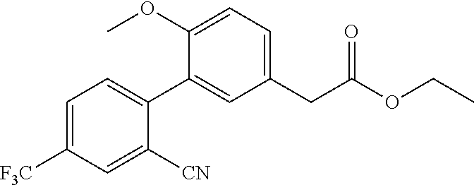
C1=C([F3C])C=C([CN])C(C2=CC(CC(OCC)=O)=CC=C2OC)=C1
